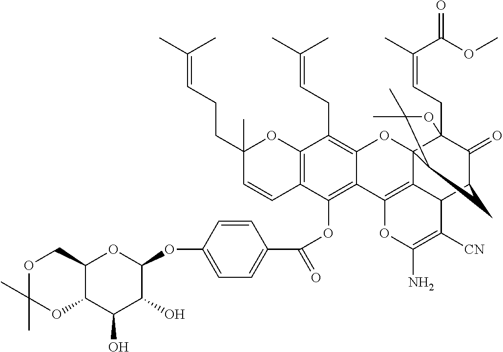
C12=C(C=CC(CCC=C(C)C)(C)O1)C(OC(C1=CC=C(OC3OC4C(C(O)C3O)OC(C)(C)OC4)C=C1)=O)=C1C(=C2CC=C(C)C)OC23C4(CC=C(C)C(OC)=O)C(=O)C(CC2C(C)(C)O4)C2C3=C1OC(N)=C2[CN]
